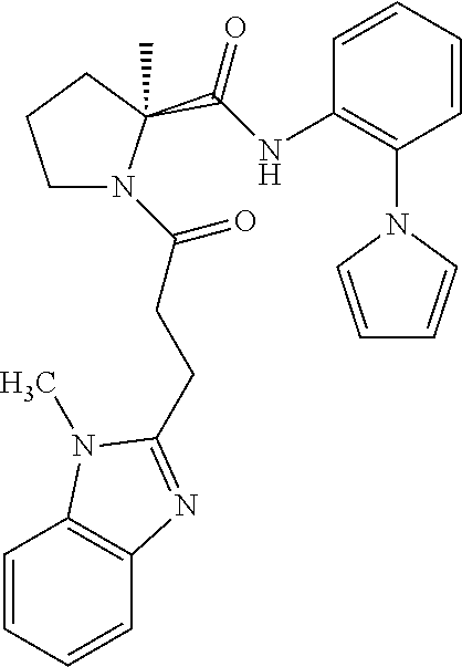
C1CCC(C)(C(=O)NC2=C(N3C=CC=C3)C=CC=C2)N1C(=O)CCC1=NC2=C(C=CC=C2)N1C
